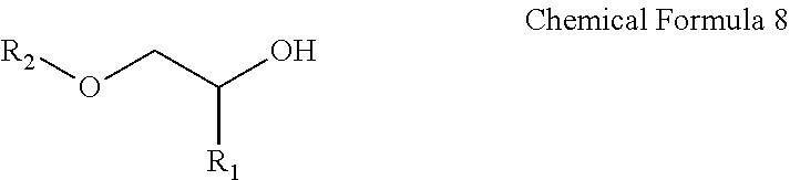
[R2]OCC(O)[R1]
